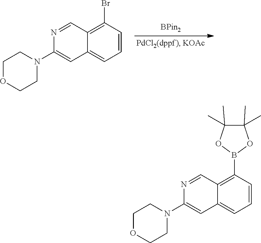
C12=C(Br)C=CC=C1C=C(N1CCOCC1)N=C2.C12=C(B3OC(C)(C)C(C)(C)O3)C=CC=C1C=C(N1CCOCC1)N=C2
